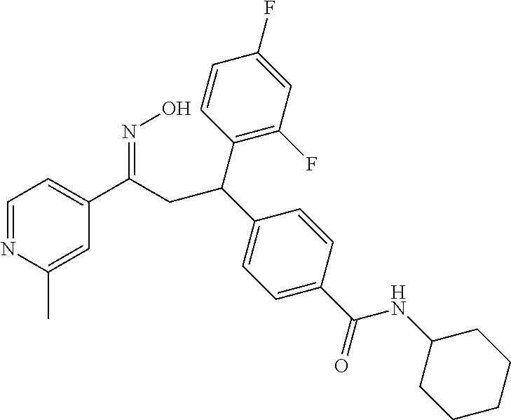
C1=NC(C)=CC(C(=NO)CC(C2=C(F)C=C(F)C=C2)C2=CC=C(C(=O)NC3CCCCC3)C=C2)=C1
